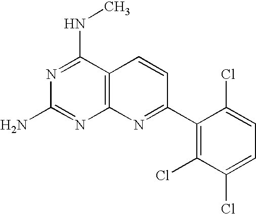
N1=C(NC)C2=C(N=C1N)N=C(C1=C(Cl)C(Cl)=CC=C1Cl)C=C2
